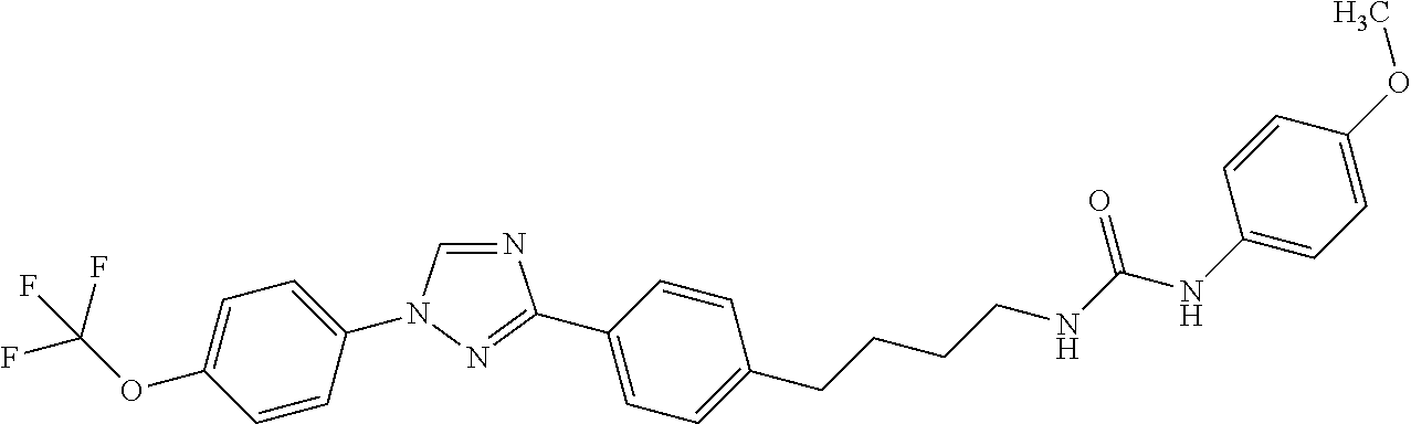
C1=C(OC(F)(F)F)C=CC(N2C=NC(C3=CC=C(CCCCNC(NC4=CC=C(OC)C=C4)=O)C=C3)=N2)=C1
